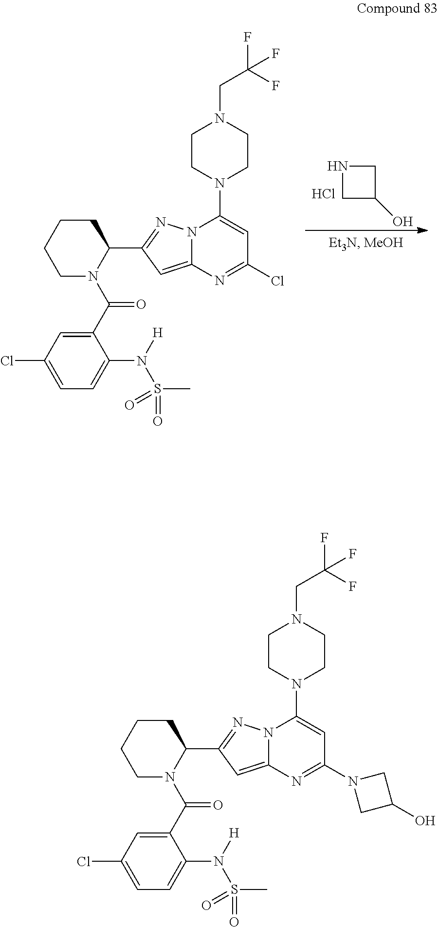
C1CCCN(C(C2=CC(Cl)=CC=C2N(S(C)(=O)=O)[H])=O)C1C1=NN2C(=C1)N=C(Cl)C=C2N1CCN(CC(F)(F)F)CC1.N1CC(O)C1.Cl.C1CCCN(C(C2=CC(Cl)=CC=C2N(S(C)(=O)=O)[H])=O)C1C1=NN2C(=C1)N=C(N1CC(O)C1)C=C2N1CCN(CC(F)(F)F)CC1
